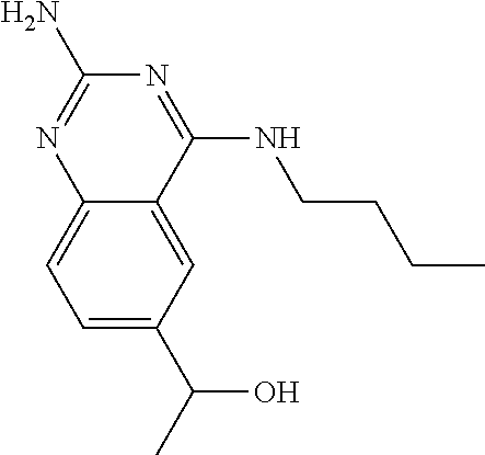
C1=C(C(O)C)C=C2C(=C1)N=C(N)N=C2NCCCC
